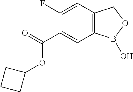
C1(C(=O)OC2CCC2)=CC2=C(C=C1F)COB2O
